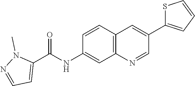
C12=C(C=C(NC(C3=CC=NN3C)=O)C=C1)N=CC(C1=CC=CS1)=C2
